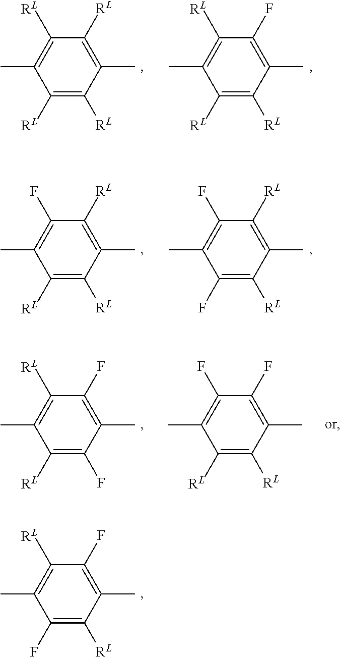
C1(F)=C([RL])C(C)=C(F)C([RL])=C1C.C1([RL])=C(F)C(C)=C(F)C([RL])=C1C.C1([RL])=C([RL])C(C)=C(F)C(F)=C1C.C1([RL])=C([RL])C(C)=C([RL])C([RL])=C1C.C1([RL])=C([RL])C(C)=C(F)C([RL])=C1C.C1([RL])=C([RL])C(C)=C([RL])C(F)=C1C.C1(F)=C([RL])C(C)=C([RL])C(F)=C1C
